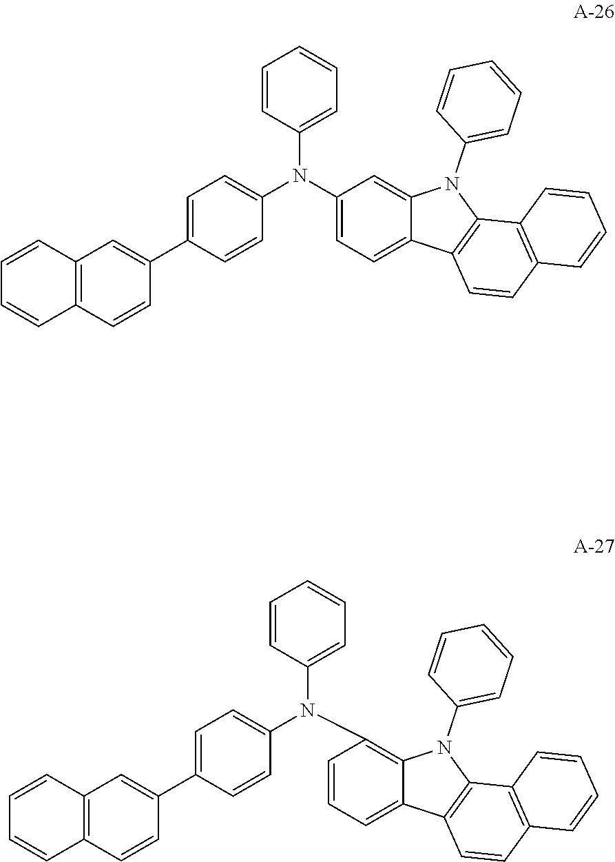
C1(N(C2=CC=C(C3=CC4=C(C=C3)C=CC=C4)C=C2)C2=CC=CC=C2)=CC=C2C(=C1)N(C1=CC=CC=C1)C1=C2C=CC2=C1C=CC=C2.N(C1=CC=C(C2=CC3=C(C=C2)C=CC=C3)C=C1)(C1=CC=CC=C1)C1=C2C(=CC=C1)C1=C(N2C2=CC=CC=C2)C2=C(C=C1)C=CC=C2
